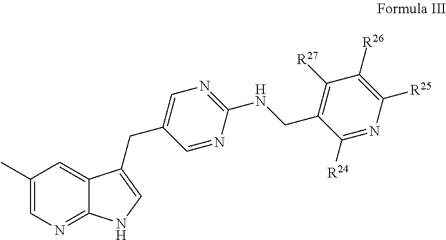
C1(C)=CN=C2C(=C1)C(CC1=CN=C(NCC3=C([R27])C([R26])=C([R25])N=C3[R24])N=C1)=CN2
